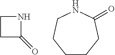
C1CC(=O)N1.C1CCC(=O)NCC1
